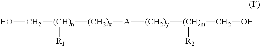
OC[(CH)n]([(CH2)x][A][(CH2)y][(CH)m](CO)[R2])[R1]
